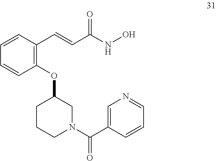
C1=CC(C=CC(=O)NO)=C(OC2CCCN(C(=O)C3=CN=CC=C3)C2)C=C1
